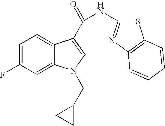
C1=C(F)C=C2C(=C1)C(C(=O)NC1=NC3=C(S1)C=CC=C3)=CN2CC1CC1
